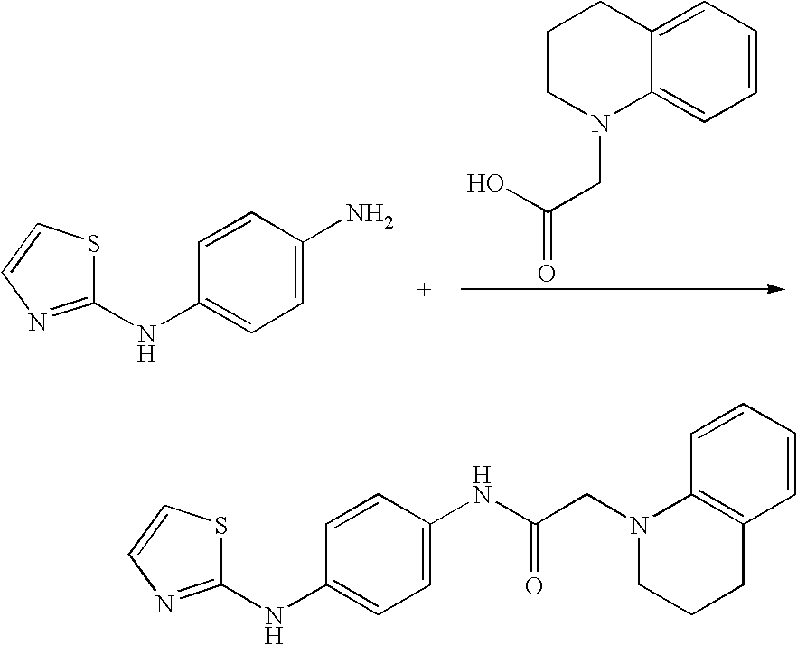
C1(NC2=CC=C(N)C=C2)=NC=CS1.C(C(O)=O)N1C2=CC=CC=C2CCC1.N1(CC(=O)NC2=CC=C(NC3=NC=CS3)C=C2)CCCC2=C1C=CC=C2
